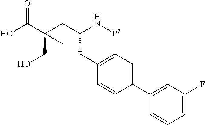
C1(C2=CC(F)=CC=C2)=CC=C(CC(CC(C(O)=O)(CO)C)N[P2])C=C1
